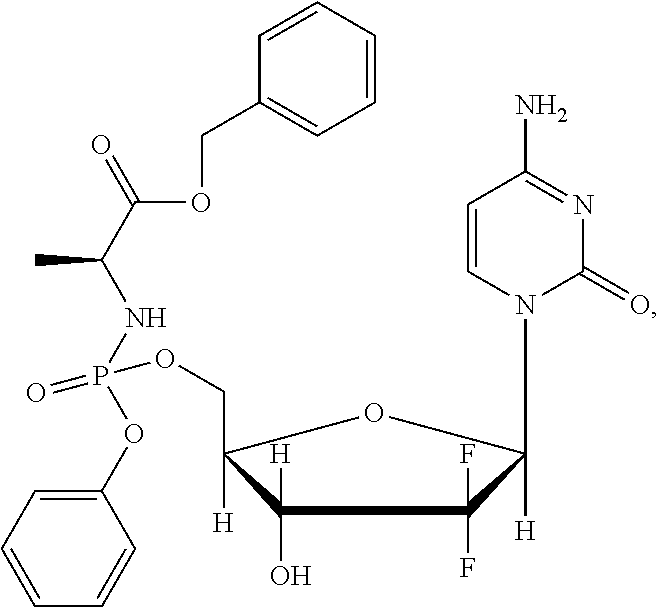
C1=CC=CC=C1COC(C(NP(=O)(OCC1([H])C(O)([H])C(F)(F)C([H])(N2C(=O)N=C(N)C=C2)O1)OC1=CC=CC=C1)C)=O
